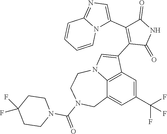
C1(C2=CN=C3N2C=CC=C3)=C(C2=CN3C4=C2C=C(C(F)(F)F)C=C4CN(C(=O)N2CCC(F)(F)CC2)CC3)C(=O)NC1=O
